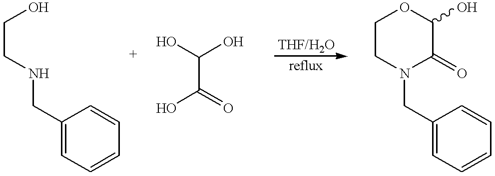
C1(CNCCO)=CC=CC=C1.C(C(O)=O)(O)O.C1CN(CC2=CC=CC=C2)C(=O)C(O)O1
